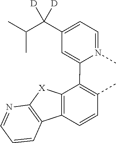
C1=N(C)C(C2=C(C)C=CC3=C2[X]C2=C3C=CC=N2)=CC(C(C(C)C)([D])[D])=C1
